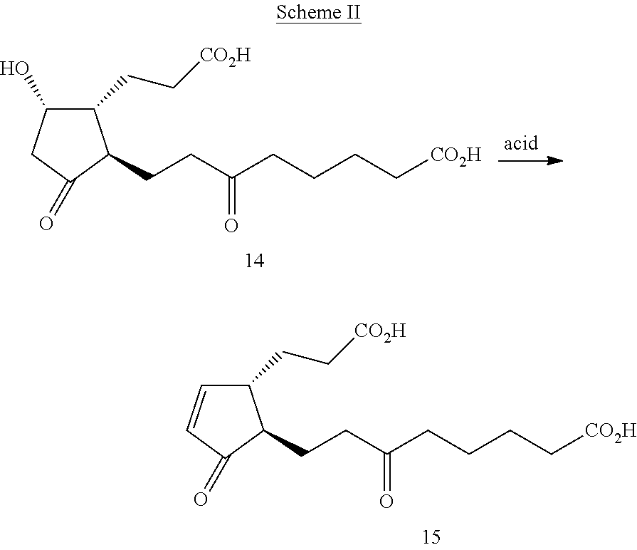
C1(CC[CO2H])C(O)CC(=O)C1CCC(CCCC[CO2H])=O.C1(CC[CO2H])C=CC(=O)C1CCC(CCCC[CO2H])=O
